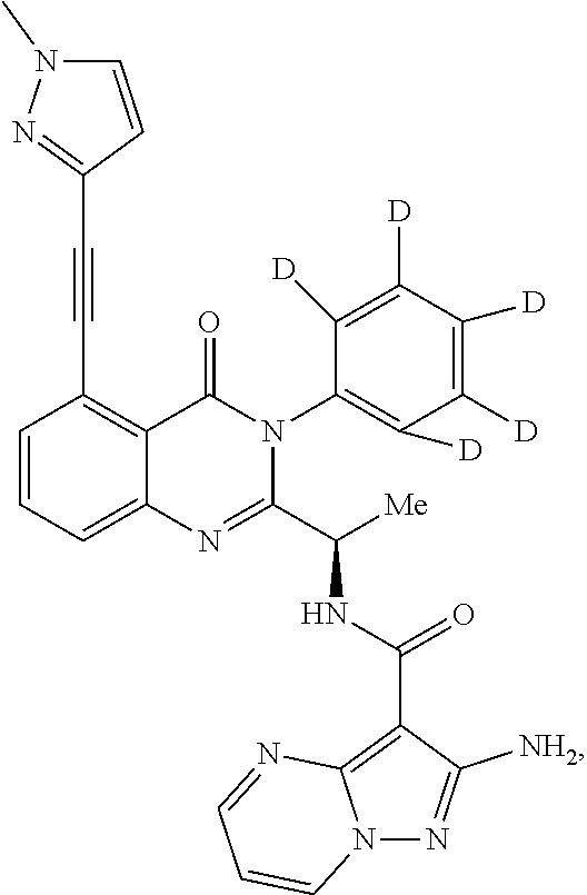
C1=CC=C2C(=C1C#CC1=NN(C)C=C1)C(=O)N(C1=C([D])C([D])=C([D])C([D])=C1[D])C(C([Me])NC(C1=C3N(N=C1[NH2])C=CC=N3)=O)=N2
